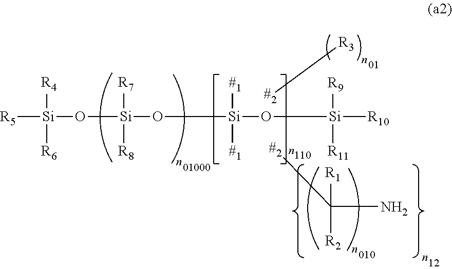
[Si]([R5])(O[Si](O[Si](O[Si]([R10])([R9])[R11])([#1])[#1])([R7])[R8])([R4])[R6].[#2][R3].[#2]C(N)([R2])[R1]
